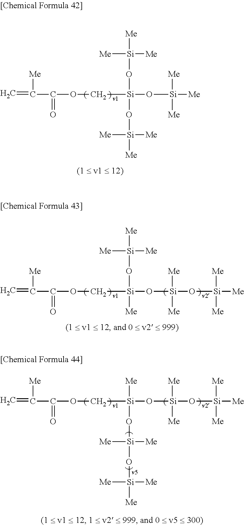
C=C(C(=O)OC[Si](O[Si]([Me])([Me])[Me])(O[Si]([Me])([Me])[Me])O[Si]([Me])([Me])[Me])[Me].C=C(C(=O)OC[Si](O[Si]([Me])([Me])O[Si]([Me])([Me])[Me])(O[Si]([Me])([Me])[Me])[Me])[Me].C=C(C(=O)OC[Si](O[Si]([Me])([Me])O[Si]([Me])([Me])[Me])([Me])O[Si]([Me])([Me])O[Si]([Me])([Me])[Me])[Me]
